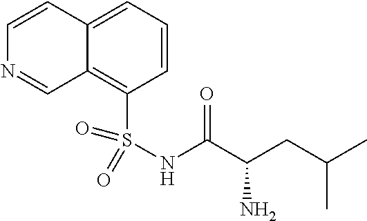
S(NC(C(CC(C)C)N)=O)(C1=C2C(=CC=C1)C=CN=C2)(=O)=O
